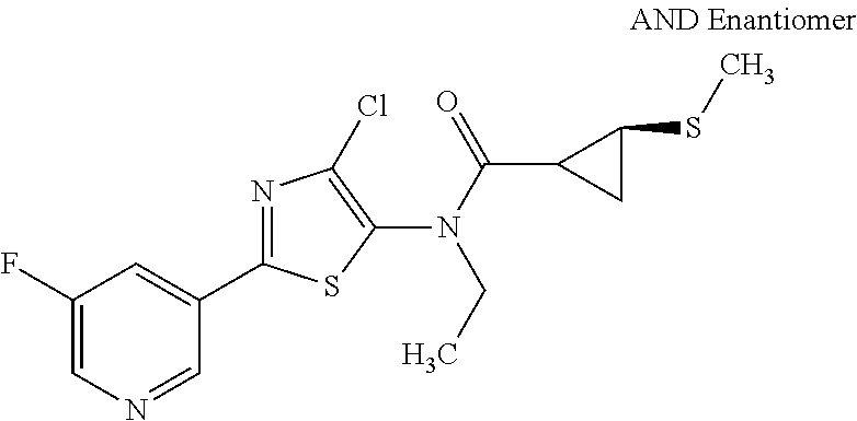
C1=NC=C(F)C=C1C1=NC(Cl)=C(N(C(C2CC2SC)=O)CC)S1
